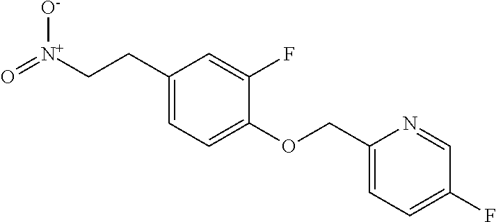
C1(CC[N+](=O)[O-])=CC=C(OCC2=CC=C(F)C=N2)C(F)=C1
